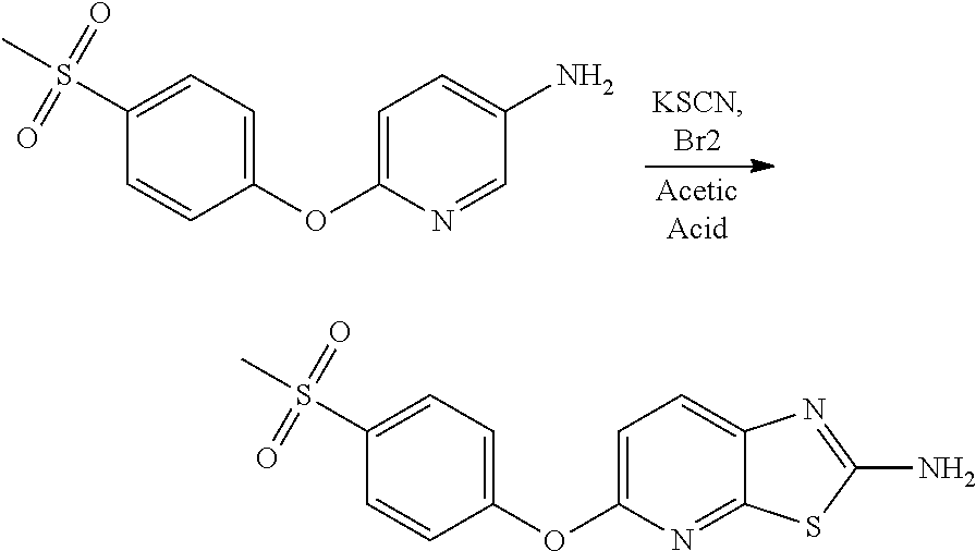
C1(S(C)(=O)=O)=CC=C(OC2=CC=C(N)C=N2)C=C1.C1(S(C)(=O)=O)=CC=C(OC2=CC=C3C(=N2)SC(N)=N3)C=C1
